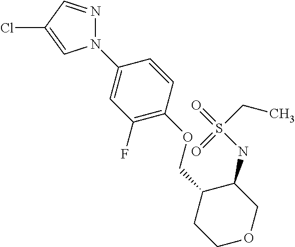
N1(C2=CC(F)=C(OCC3CCOCC3NS(CC)(=O)=O)C=C2)N=CC(Cl)=C1
